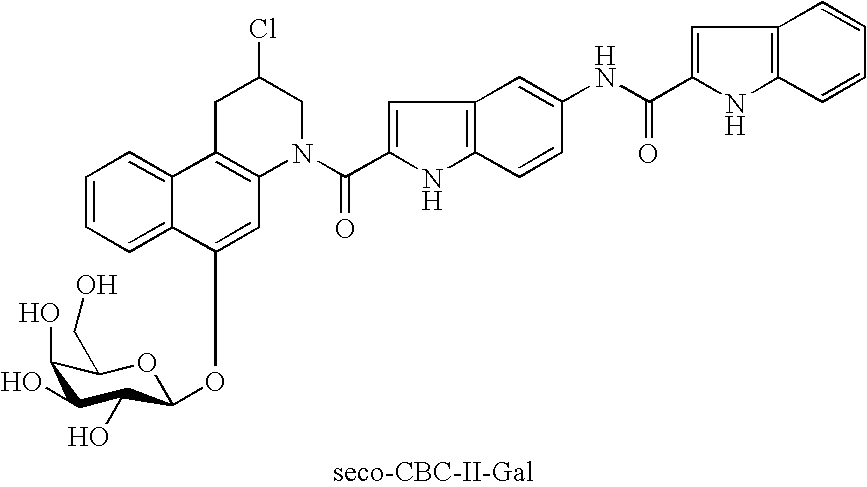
C1(O)C(O)C(O)C(OC2=CC3=C(C4=CC=CC=C42)CC(Cl)CN3C(=O)C2=CC3=C(N2)C=CC(NC(C2=CC4=C(N2)C=CC=C4)=O)=C3)OC1CO
